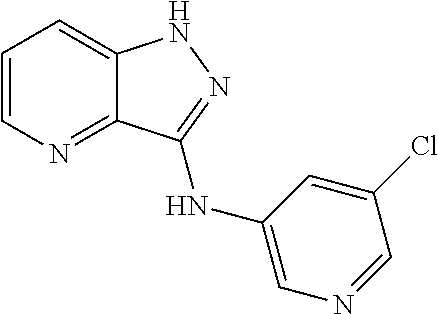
C1=CN=C2C(=C1)NN=C2NC1=CN=CC(Cl)=C1
